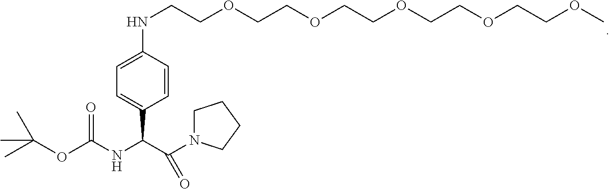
C1N(C(C(NC(OC(C)(C)C)=O)C2=CC=C(NCCOCCOCCOCCOCCOC)C=C2)=O)CCC1
